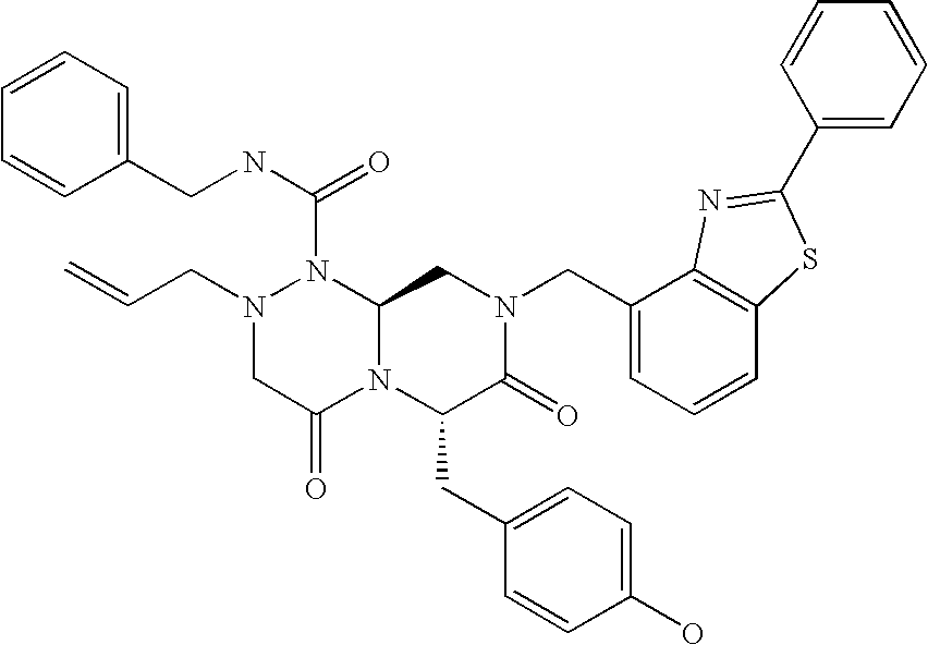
N1(C(NCC2=CC=CC=C2)=O)N(CC=C)CC(=O)N2C1CN(CC1=CC=CC3=C1N=C(C1=CC=CC=C1)S3)C(=O)C2CC1=CC=C(O)C=C1
